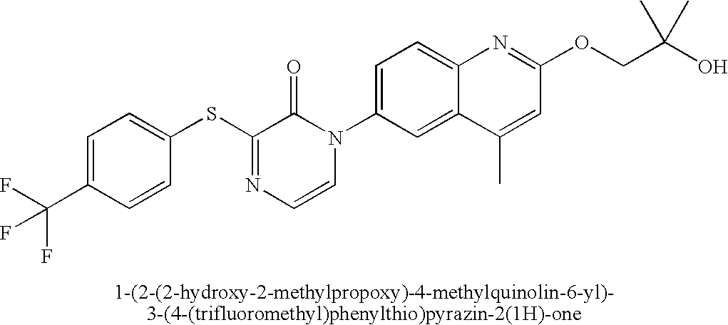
C1(SC2=NC=CN(C3=CC=C4C(=C3)C(C)=CC(OCC(O)(C)C)=N4)C2=O)=CC=C(C(F)(F)F)C=C1
